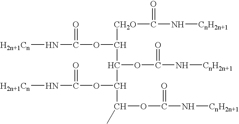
[H2n+1Cn]NC(OC([CH2O]C(N[CnH2n+1])=O)C(OC(N[CnH2n+1])=O)C(OC(N[H2n+1Cn])=O)C(OC(N[CnH2n+1])=O)C)=O
